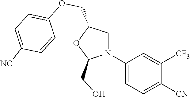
C1(N2CC(COC3=CC=C([NC])C=C3)OC2CO)=CC=C([CN])C([CF3])=C1
